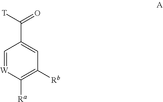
C1=[W]C([Ra])=C([Rb])C=C1C([T])=O
